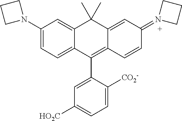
C1(N2CCC2)=CC=C2C(=C1)C(C)(C)C1=CC(=N3CCC3)C=CC1=C2C1=CC([HO2C])=CC=C1[CO2-]
